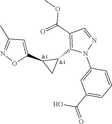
C1=C(N2N=CC(C(=O)OC)=C2C2C(C3=CC(C)=NO3)C2)C=CC=C1C(=O)O
